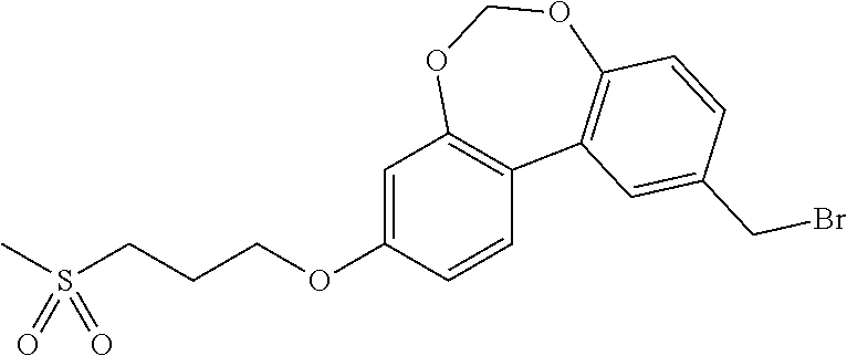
C1=C(OCCCS(C)(=O)=O)C=CC2=C1OCOC1=C2C=C(CBr)C=C1
